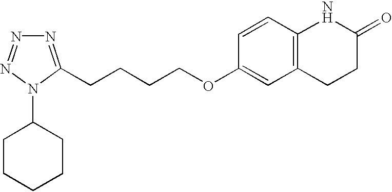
N1=C(CCCCOC2=CC3=C(C=C2)NC(=O)CC3)N(C2CCCCC2)N=N1
